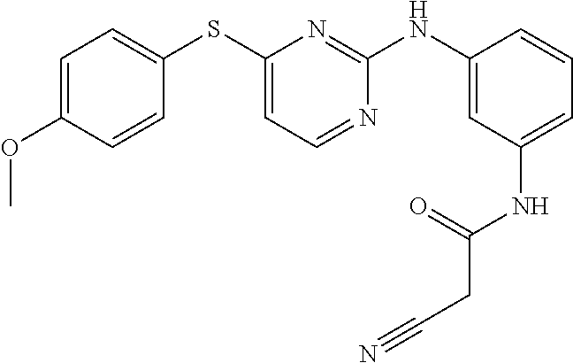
C1=C(OC)C=CC(SC2=CC=NC(NC3=CC(NC(CC#N)=O)=CC=C3)=N2)=C1
